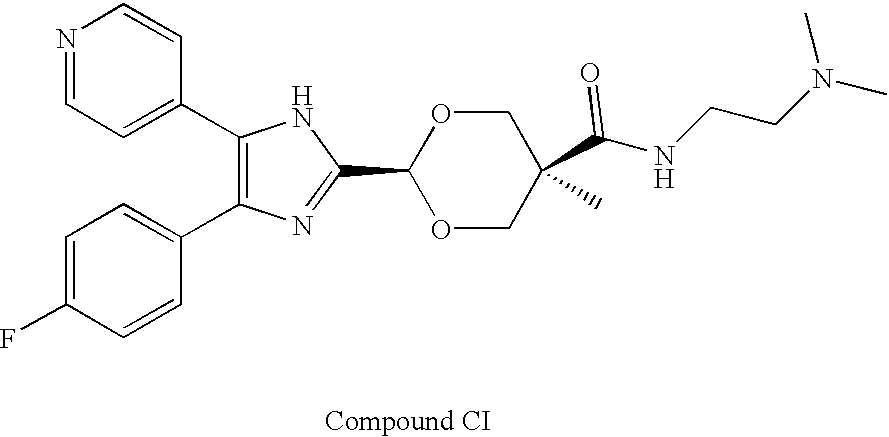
C1(C2=CC=NC=C2)=C(C2=CC=C(F)C=C2)N=C(C2OCC(C(=O)NCCN(C)C)(C)CO2)N1
